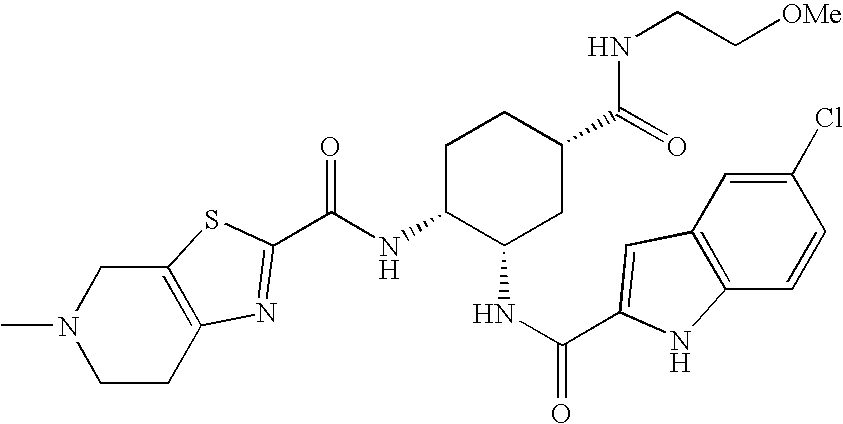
N(C1C(NC(=O)C2=CC3=C(C=CC(Cl)=C3)N2)CC(C(=O)NCC[OMe])CC1)C(=O)C1=NC2=C(CN(C)CC2)S1
